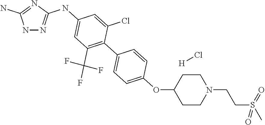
N1N=C(NC2=CC(C(F)(F)F)=C(C3=CC=C(OC4CCN(CCS(C)(=O)=O)CC4)C=C3)C(Cl)=C2)N=C1N.[H]Cl
